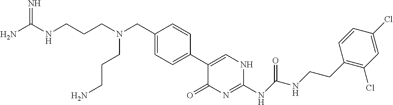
C1(C2=CC=C(CN(CCCNC(N)=N)CCCN)C=C2)=CNC(NC(NCCC2=C(Cl)C=C(Cl)C=C2)=O)=NC1=O
